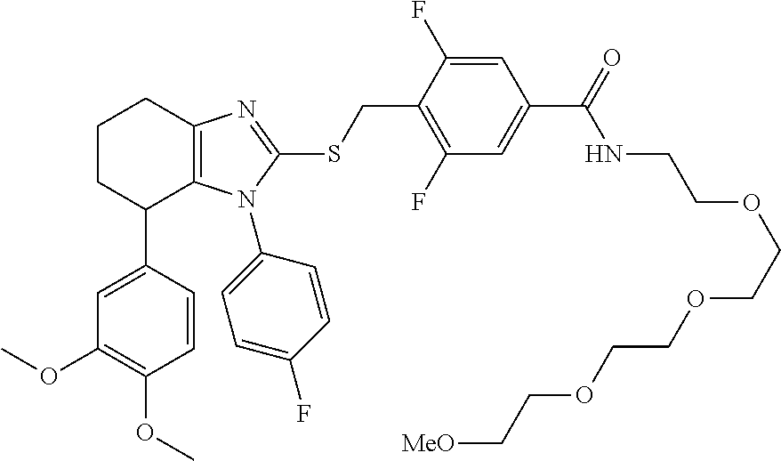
C1(C2=CC(OC)=C(OC)C=C2)C2=C(N=C(SCC3=C(F)C=C(C(=O)NCCOCCOCCOCC[MeO])C=C3F)N2C2=CC=C(F)C=C2)CCC1
